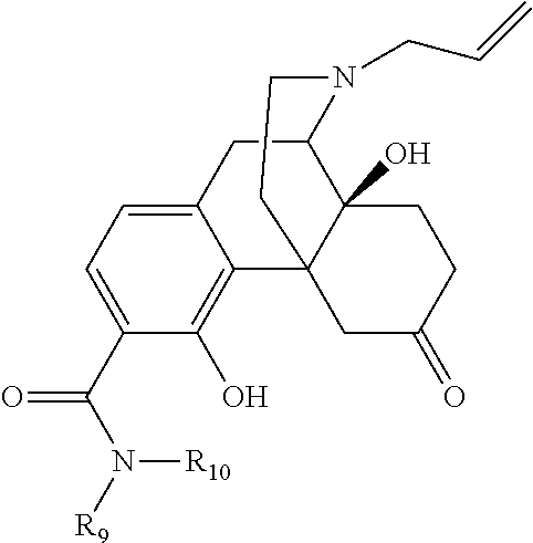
C1(C(N([R9])[R10])=O)=CC=C2C(=C1O)C13C(O)(C(C2)N(CC=C)CC1)CCC(=O)C3
